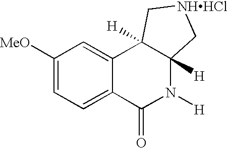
C1([MeO])=CC=C2C(=C1)C1([H])C([H])(N([H])C2=O)C[NHHCl]C1
